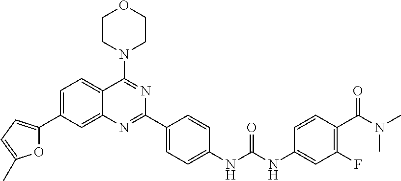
C1=C(C2=CC=C(C)O2)C=C2C(=C1)C(N1CCOCC1)=NC(C1=CC=C(NC(NC3=CC(F)=C(C(N(C)C)=O)C=C3)=O)C=C1)=N2
